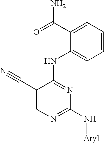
C1(C(=O)N)=CC=CC=C1NC1=NC(N[Aryl])=NC=C1C#N
